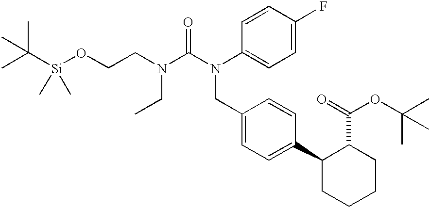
C([Si](OCCN(CC)C(=O)N(C1=CC=C(F)C=C1)CC1=CC=C(C2CCCCC2C(=O)OC(C)(C)C)C=C1)(C)C)(C)(C)C
